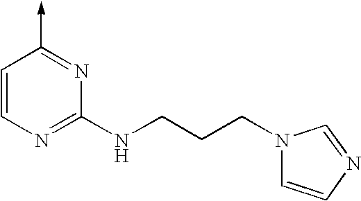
C1=CN=C(NCCCN2C=CN=C2)N=C1->C
